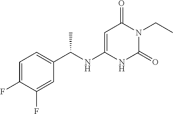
C1=C(F)C(F)=CC(C(NC2=CC(=O)N(CC)C(=O)N2)C)=C1
